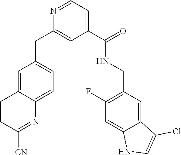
C1=C2C(=CC=C1CC1=CC(C(=O)NCC3=C(F)C=C4C(=C3)C(Cl)=CN4)=CC=N1)N=C([CN])C=C2
